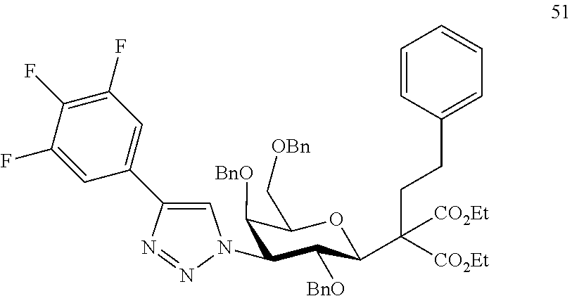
C1(N2C=C(C3=CC(F)=C(F)C(F)=C3)N=N2)C([BnO])C(C([CO2Et])(CCC2=CC=CC=C2)[CO2Et])OC(C[OBn])C1[BnO]
